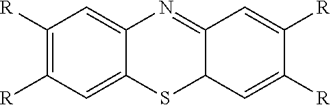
C1([R])=C([R])C=C2C(=C1)N=C1C(S2)C=C([R])C([R])=C1
